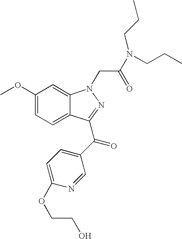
C1(OC)=CC=C2C(=C1)N(CC(N(CCC)CCC)=O)N=C2C(C1=CC=C(OCCO)N=C1)=O
